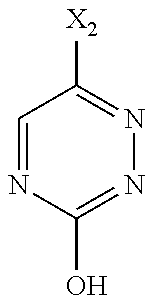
C1=NC(O)=NN=C1[X2]
